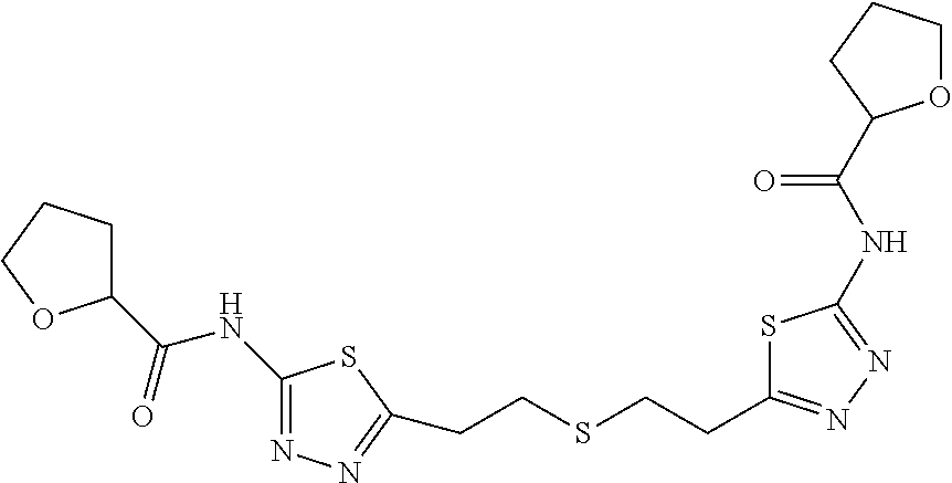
C1(C(=O)NC2=NN=C(CCSCCC3=NN=C(NC(=O)C4OCCC4)S3)S2)CCCO1
